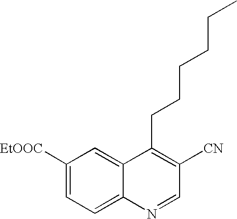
C1([EtOOC])=CC=C2C(=C1)C(CCCCCC)=C([CN])C=N2
